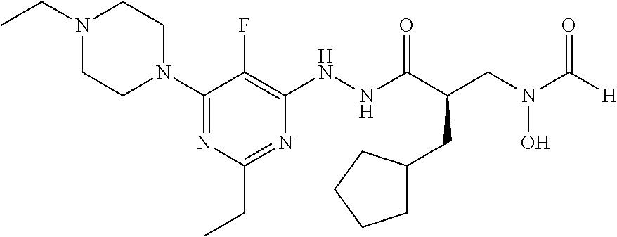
N1(C2=NC(CC)=NC(NNC(C(CN(O)C([H])=O)CC3CCCC3)=O)=C2F)CCN(CC)CC1
